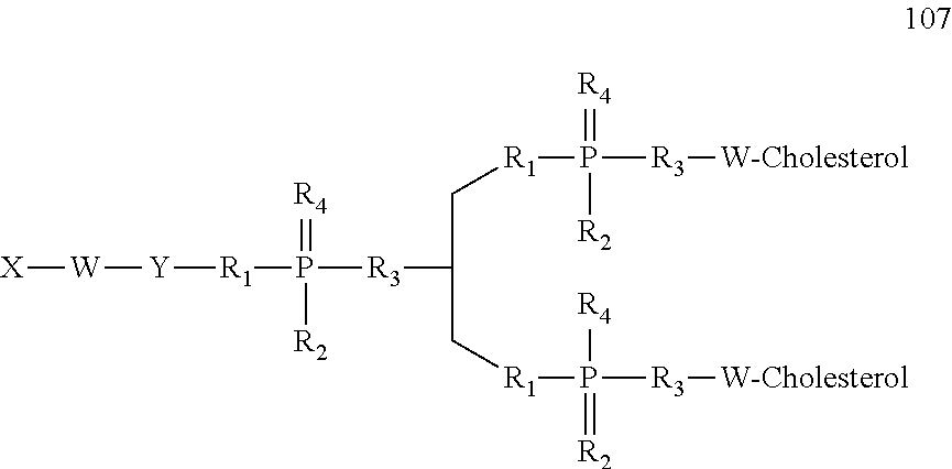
[X][W][Y][R1]P(=[R4])([R2])[R3]C(C[R1]P(=[R4])([R2])[R3][W-Cholesterol])C[R1]P([R4])([R3][W-Cholesterol])=[R2]
